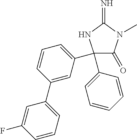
N1C(=N)N(C)C(=O)C1(C1=CC=CC(C2=CC=CC(F)=C2)=C1)C1=CC=CC=C1
